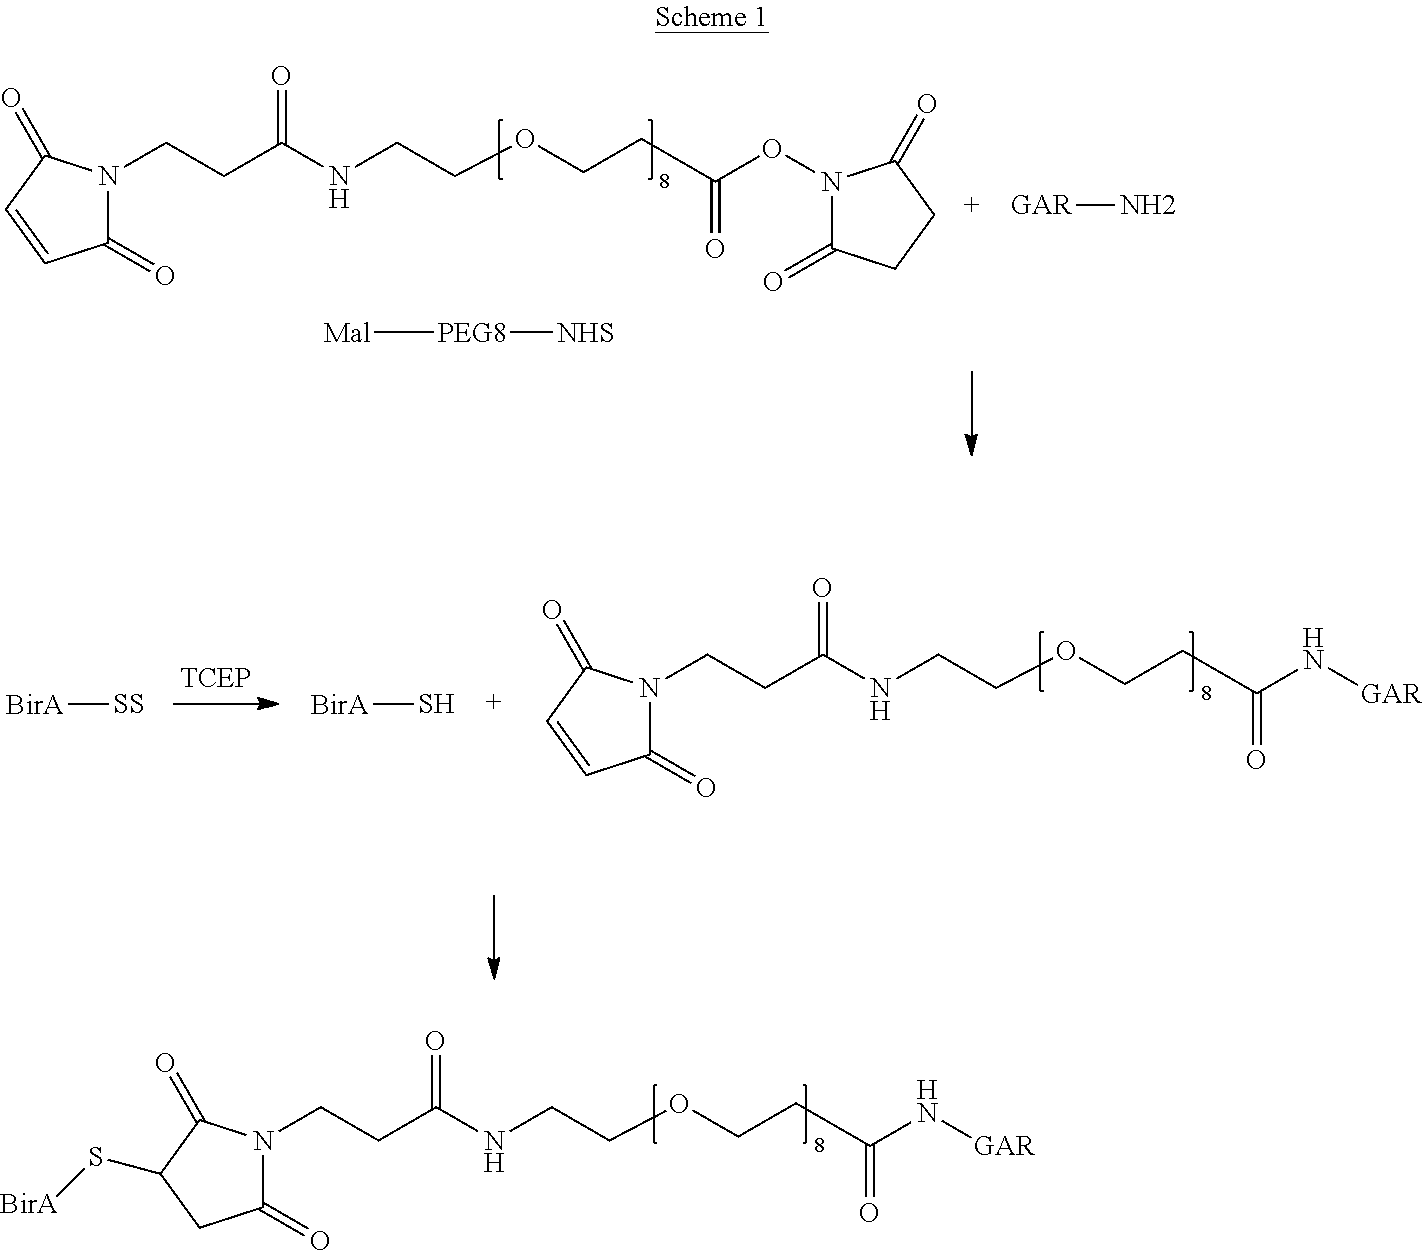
N(C(CCN1C(=O)CC(S[BirA])C1=O)=O)CCOCCC(N[GAR])=O.N(C(CCN1C(=O)C=CC1=O)=O)CCOCCC(N[GAR])=O.[BirA][SS].[BirA]S.[Mal][PEG8][NHS].[GAR]N.N(C(CCN1C(=O)C=CC1=O)=O)CCOCCC(ON1C(=O)CCC1=O)=O
